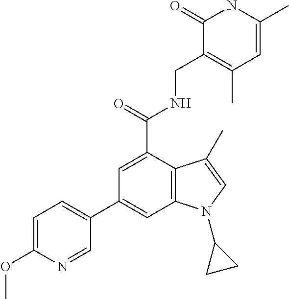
C1(C2=CC3=C(C(C(NCC4=C(C)C=C(C)NC4=O)=O)=C2)C(C)=CN3C2CC2)=CC=C(OC)N=C1
